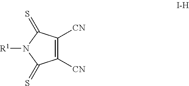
C1([CN])=C([CN])C(=S)N([R1])C1=S
